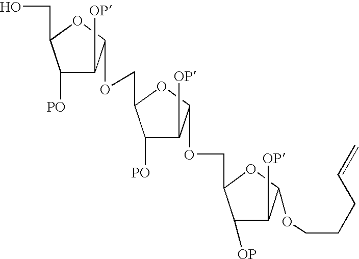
C1([PO])C([OP])C(OCC2C([OP])C([OP])C(OCCCC=C)O2)OC1COC1C([OP])C([PO])C(CO)O1
